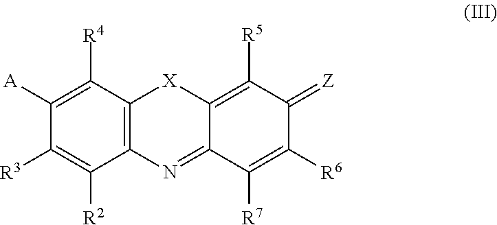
C1([A])=C([R4])C2=C(C([R2])=C1[R3])N=C1C(=C([R5])C(=[Z])C([R6])=C1[R7])[X]2
